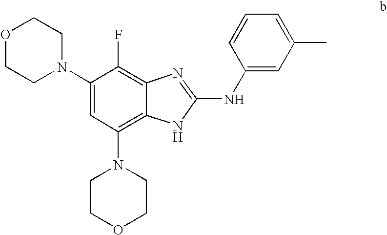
C1(N2CCOCC2)=CC(N2CCOCC2)=C2C(=C1F)N=C(NC1=CC(C)=CC=C1)N2
